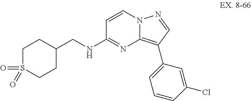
C1S(=O)(=O)CCC(CNC2=NC3=C(C4=CC=CC(Cl)=C4)C=NN3C=C2)C1
